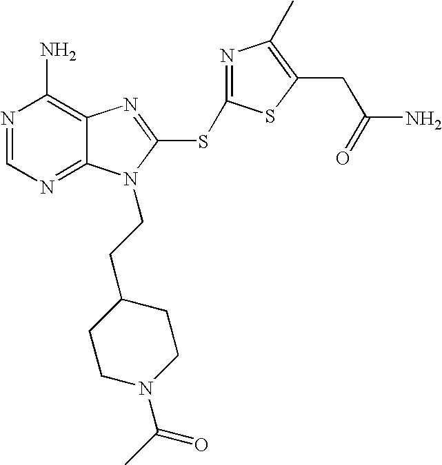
N1=CN=C2C(=C1N)N=C(SC1=NC(C)=C(CC(N)=O)S1)N2CCC1CCN(C(C)=O)CC1
